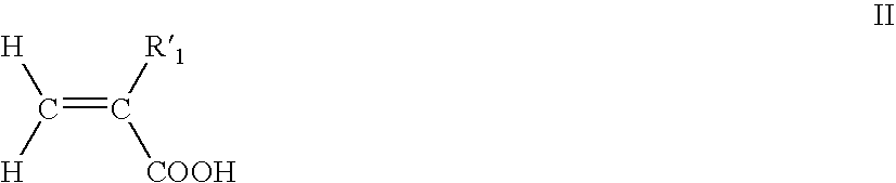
C(=C([R1])[COOH])([H])[H]
